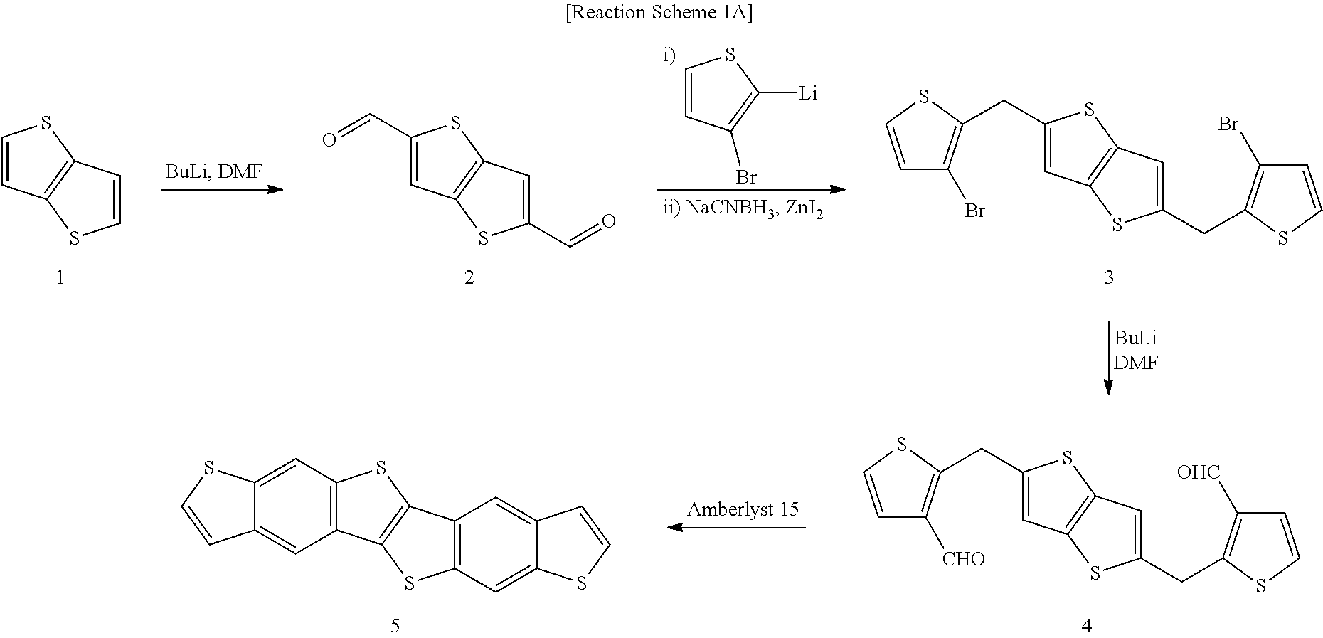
C1=CC2=C(S1)C=CS2.C1(C=O)=CC2=C(S1)C=C(C=O)S2.C1=CC(Br)=C([Li])S1.[i)].C1(CC2=C(Br)C=CS2)=CC2=C(S1)C=C(CC1=C(Br)C=CS1)S2.C1(CC2=C([CHO])C=CS2)=CC2=C(S1)C=C(CC1=C([OHC])C=CS1)S2.C1=CC2=CC3=C(C=C2S1)SC1=C3SC2=C1C=C1C(=C2)SC=C1
